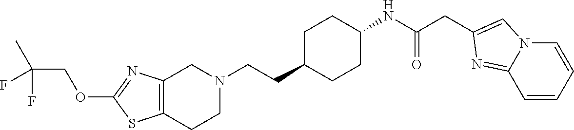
C12=C(CCN(CCC3CCC(NC(CC4=CN5C=CC=CC5=N4)=O)CC3)C1)SC(OCC(C)(F)F)=N2
